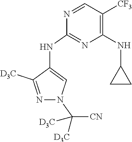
N1=CC([CF3])=C(NC2CC2)N=C1NC1=CN(C([CN])([D3C])[D3C])N=C1[D3C]
